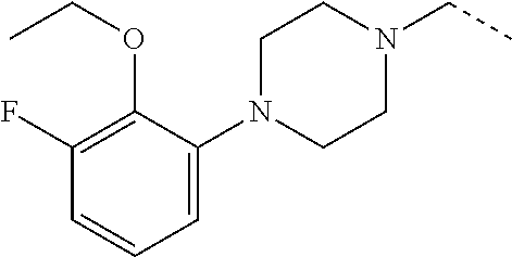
C1(N2CCN(CC)CC2)=CC=CC(F)=C1OCC
